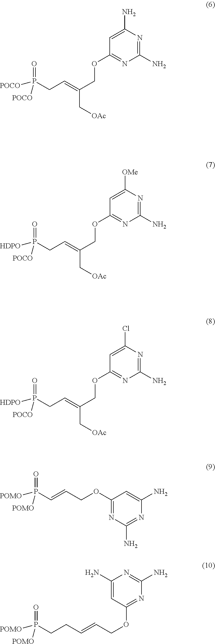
C1(N)=NC(N)=CC(OCC(=CCP(=O)([POCO])[POCO])C[OAc])=N1.C1(N)=NC([OMe])=CC(OCC(=CCP(=O)([HDPO])[POCO])C[OAc])=N1.C1(N)=NC(Cl)=CC(OCC(=CCP(=O)([HDPO])[POCO])C[OAc])=N1.O(CC=CP(=O)([POMO])[POMO])C1=NC(N)=NC(N)=C1.C(=CCCP(=O)([POMO])[POMO])COC1=NC(N)=NC(N)=C1
